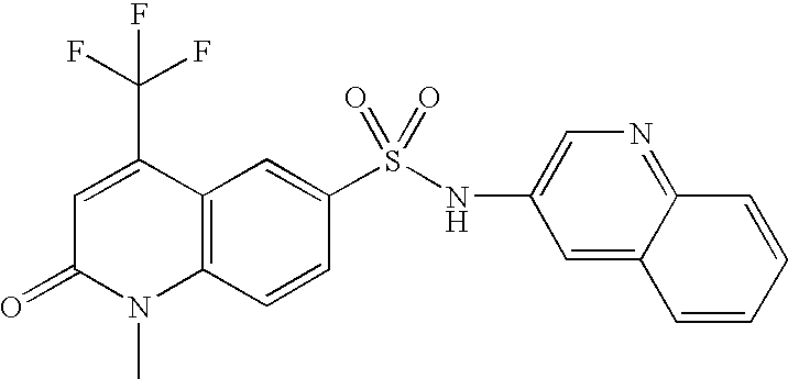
C12=C(C=CC(S(NC3=CN=C4C(=C3)C=CC=C4)(=O)=O)=C1)N(C)C(=O)C=C2C(F)(F)F
